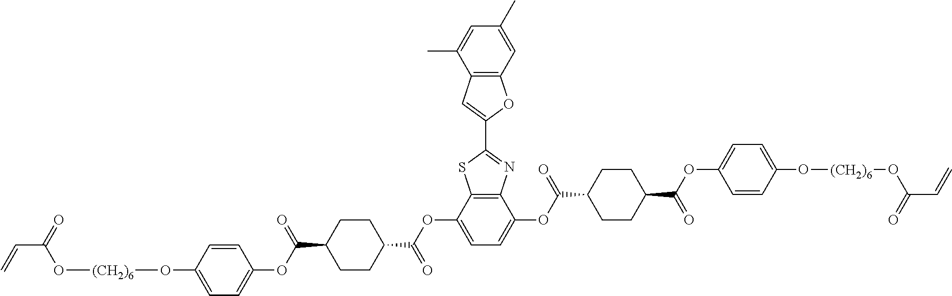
C12=C(C(OC(=O)C3CCC(C(=O)OC4=CC=C(O[(CH2)6]OC(C=C)=O)C=C4)CC3)=CC=C1OC(=O)C1CCC(C(=O)OC3=CC=C(O[(CH2)6]OC(C=C)=O)C=C3)CC1)SC(C1=CC3=C(C=C(C)C=C3C)O1)=N2
